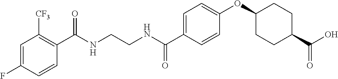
C1=C(F)C=CC(C(NCCNC(C2=CC=C(OC3CCC(C(O)=O)CC3)C=C2)=O)=O)=C1[CF3]
